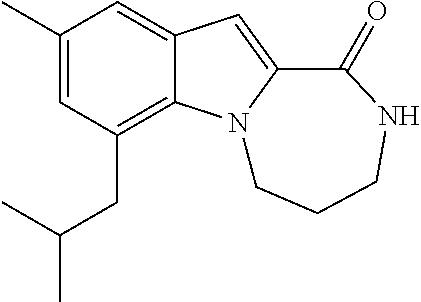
C1(C)=CC(CC(C)C)=C2C(=C1)C=C1N2CCCNC1=O
